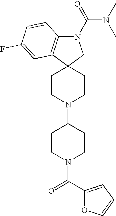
C1CN(C2CCN(C(=O)C3=CC=CO3)CC2)CCC12CN(C(=O)N(C)C)C1=C2C=C(F)C=C1
